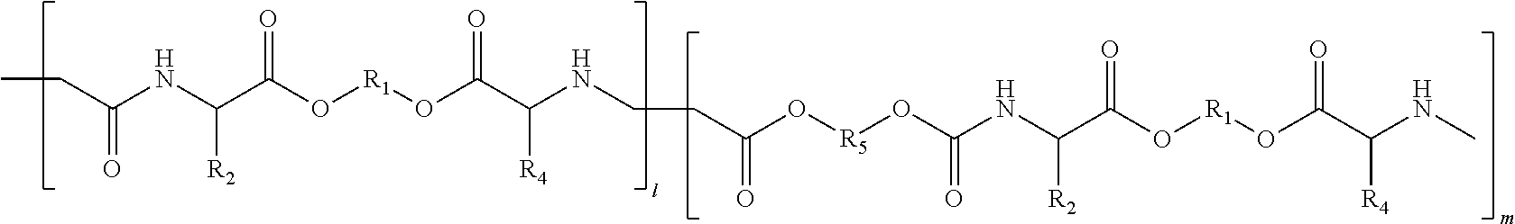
C(C(NC(C(O[R1]OC(C(NCCC(O[R5]OC(NC(C(O[R1]OC(C([R4])NC)=O)=O)[R2])=O)=O)[R4])=O)=O)[R2])=O)C
